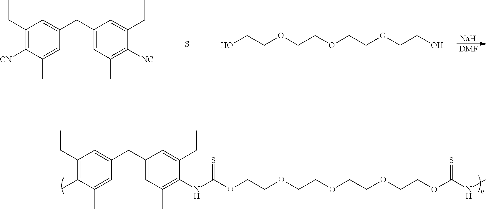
C1(CC)=C(C)C(C)=CC(CC2=CC(C)=C(NC(=S)OCCOCCOCCOCCOC(NC)=S)C(CC)=C2)=C1.[Na].[DMF].C1(CC)=C([CN])C(C)=CC(CC2=CC(C)=C([NC])C(CC)=C2)=C1.S.C(COCCOCCOCCO)O
